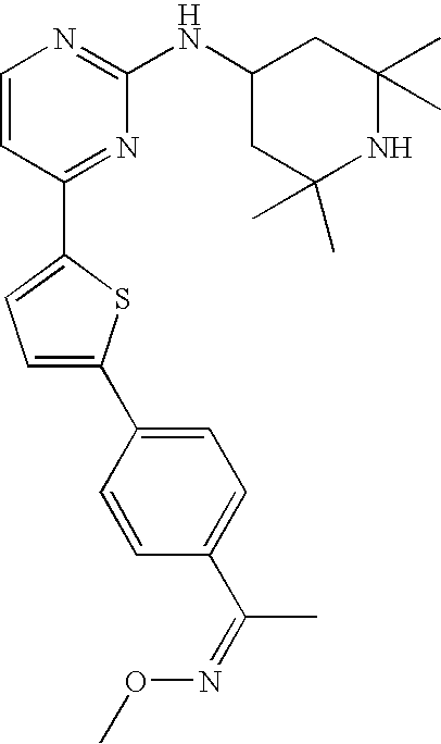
C1=CC(C2=CC=C(C3=CC=C(C(=NOC)C)C=C3)S2)=NC(NC2CC(C)(C)NC(C)(C)C2)=N1
